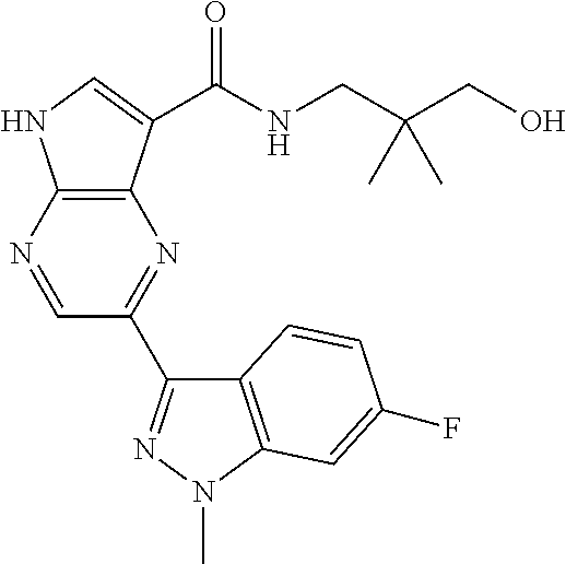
C12=C(N=CC(C3=NN(C)C4=C3C=CC(F)=C4)=N1)NC=C2C(=O)NCC(CO)(C)C
